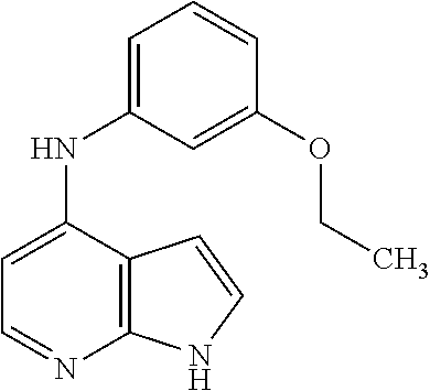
C1=C(NC2=CC=CC(OCC)=C2)C2=C(N=C1)NC=C2
